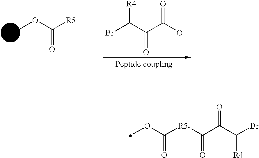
BrC(C(C(O)=O)=O)[R4].COC([R5])=O.COC([R5]C(C(C(Br)[R4])=O)=O)=O
